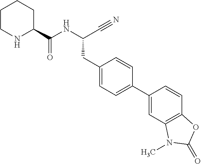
C1(C(NC(C#N)CC2=CC=C(C3=CC4=C(C=C3)OC(=O)N4C)C=C2)=O)CCCCN1
